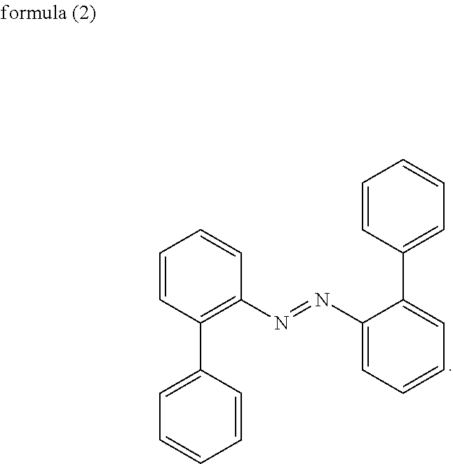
N(C1=C(C2=CC=CC=C2)C=CC=C1)=NC1=CC=CC=C1C1=CC=CC=C1
